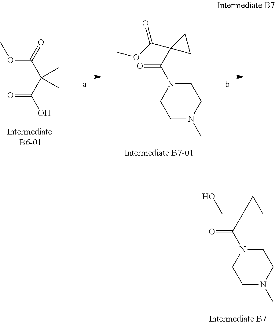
C1N(C)CCN(C(=O)C2(CO)CC2)C1.COC(C1(C(=O)O)CC1)=O.C1N(C)CCN(C(=O)C2(C(OC)=O)CC2)C1
